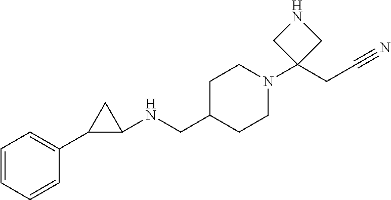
C1(NCC2CCN(C3(CC#N)CNC3)CC2)CC1C1=CC=CC=C1
